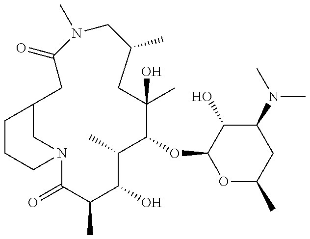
C12CN(C(=O)C(C)C(O)C(C)C(OC3OC(C)CC(N(C)C)C3O)C(C)(O)CC(C)CN(C)C(=O)C1)CCC2
